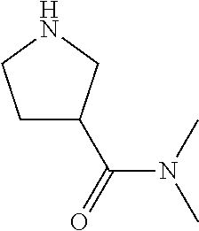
C1C(C(N(C)C)=O)CNC1
